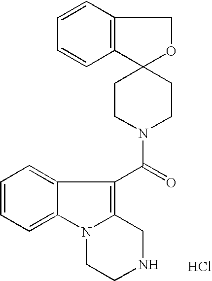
C12=CC=CC=C1N1C(=C2C(N2CCC3(CC2)C2=C(CO3)C=CC=C2)=O)CNCC1.Cl
